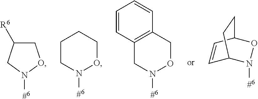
C1C([R6])CN([#6])O1.C1CN([#6])OCC1.C12=C(CON([#6])C1)C=CC=C2.[#6]N1OC2C=CC1CC2
